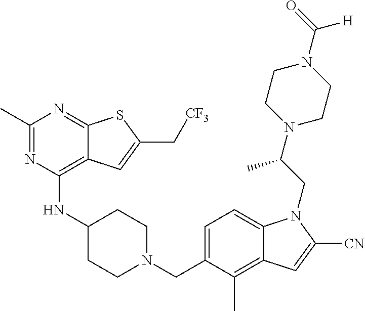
C1(C)=NC(NC2CCN(CC3=CC=C4C(=C3C)C=C([CN])N4CC(N3CCN(C(=O)[H])CC3)C)CC2)=C2C(=N1)SC(C[CF3])=C2
